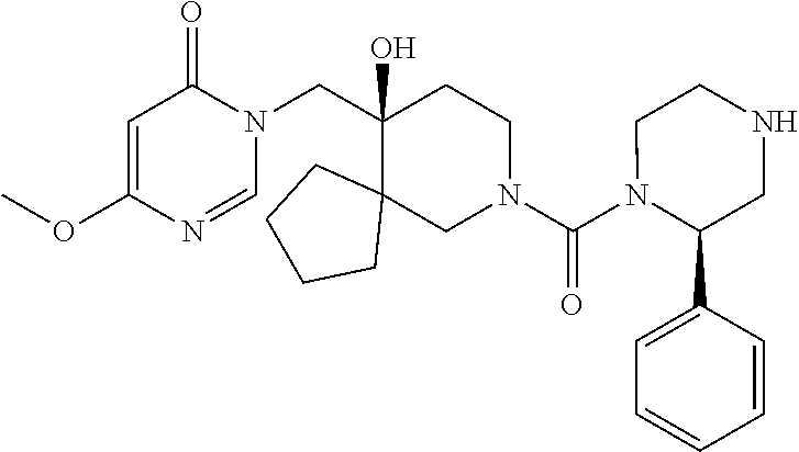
O(C1=CC(=O)N(CC2(O)C3(CN(C(N4C(C5=CC=CC=C5)CNCC4)=O)CC2)CCCC3)C=N1)C
